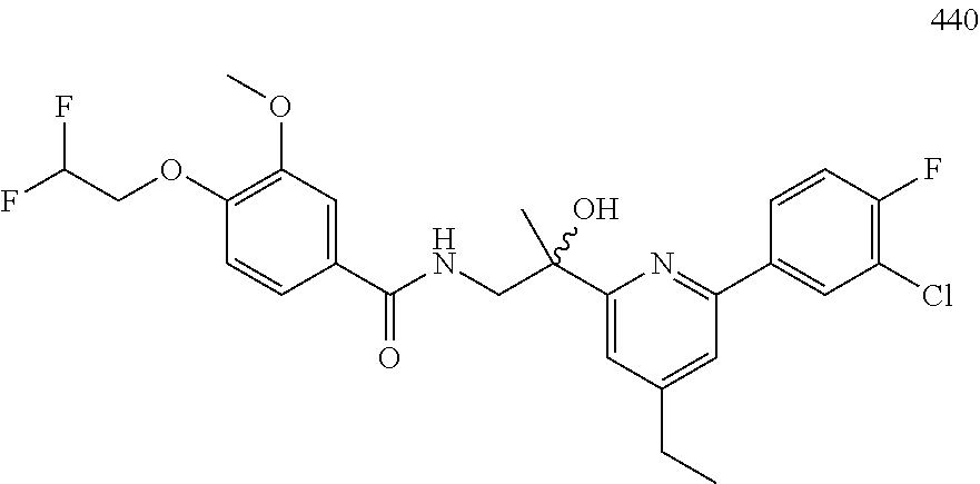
C1(OC)=C(OCC(F)F)C=CC(C(NCC(C2=CC(CC)=CC(C3=CC(Cl)=C(F)C=C3)=N2)(C)O)=O)=C1
